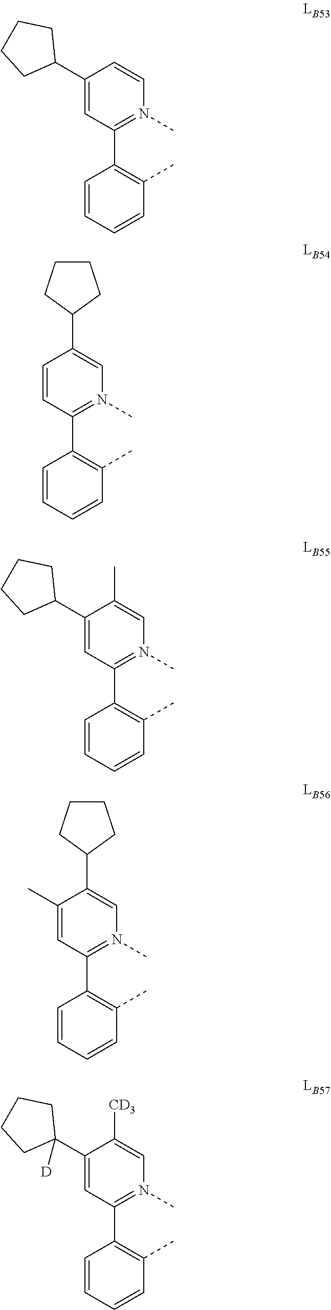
C1=CC=CC(C)=C1C1=N(C)C=CC(C2CCCC2)=C1.C1=CC=CC(C)=C1C1=N(C)C=C(C2CCCC2)C=C1.C1=CC=CC(C)=C1C1=N(C)C=C(C)C(C2CCCC2)=C1.C1=CC=CC(C)=C1C1=N(C)C=C(C2CCCC2)C(C)=C1.C1=CC=CC(C)=C1C1=N(C)C=C([CD3])C(C2([D])CCCC2)=C1
